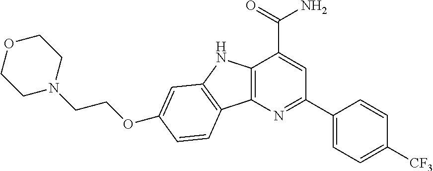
C1OCCN(CCOC2=CC3=C(C4=C(N3)C(C(=O)N)=CC(C3=CC=C([CF3])C=C3)=N4)C=C2)C1
